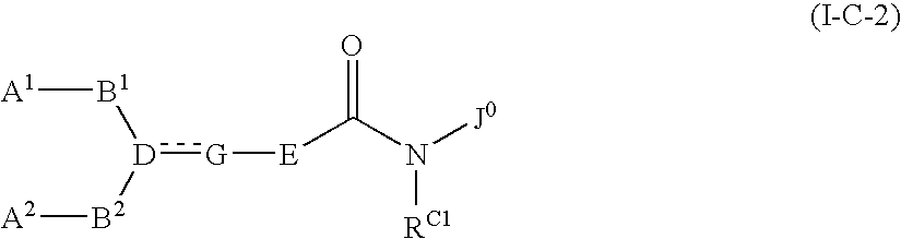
[D](:[G][E]C(N([J0])[RC1])=O)([B2][A2])[B1][A1]
